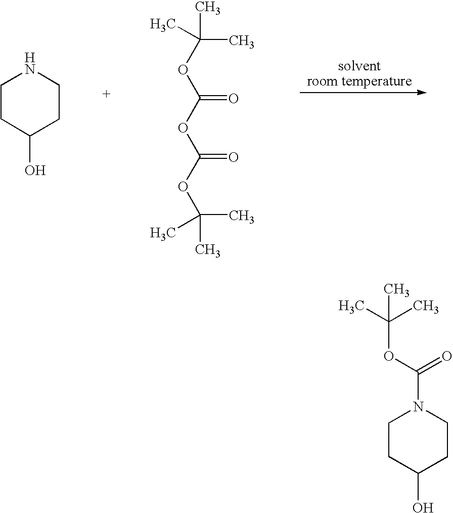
C1CC(O)CCN1.C(OC(OC(OC(C)(C)C)=O)=O)(C)(C)C.C1CC(O)CCN1C(OC(C)(C)C)=O
